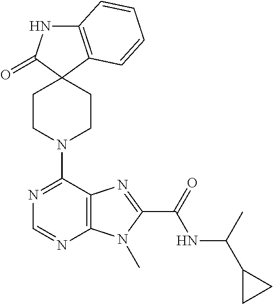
C12=C(C=CC=C1)C1(C(=O)N2)CCN(C2=NC=NC3=C2N=C(C(NC(C2CC2)C)=O)N3C)CC1
